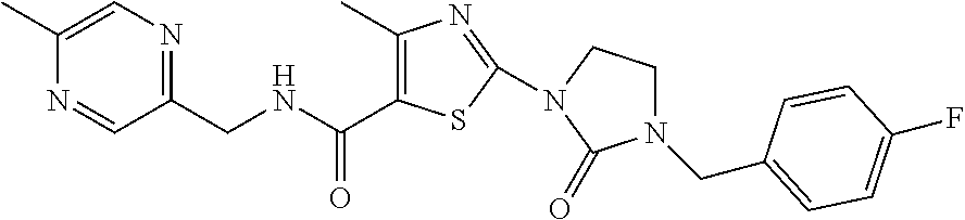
C(NCC1=NC=C(C)N=C1)(=O)C1=C(C)N=C(N2CCN(CC3=CC=C(F)C=C3)C2=O)S1
